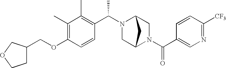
C(OC1=C(C)C(C)=C(C(N2C3CN(C(C4=CN=C([CF3])C=C4)=O)C(C2)C3)C)C=C1)C1CCOC1
